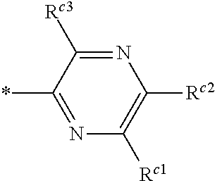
C1(*)=NC([Rc1])=C([Rc2])N=C1[Rc3]
